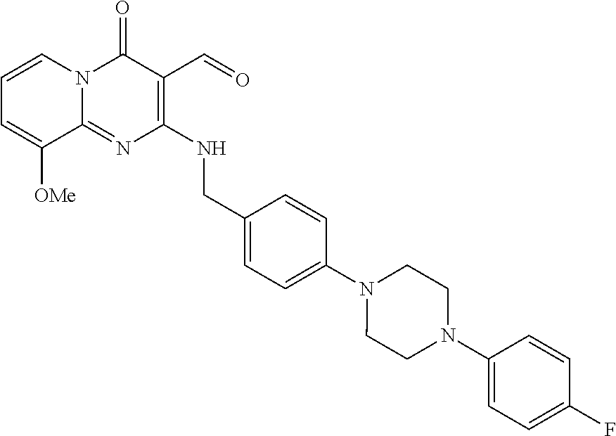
C1(NCC2=CC=C(N3CCN(C4=CC=C(F)C=C4)CC3)C=C2)=C(C=O)C(=O)N2C(=N1)C([OMe])=CC=C2
